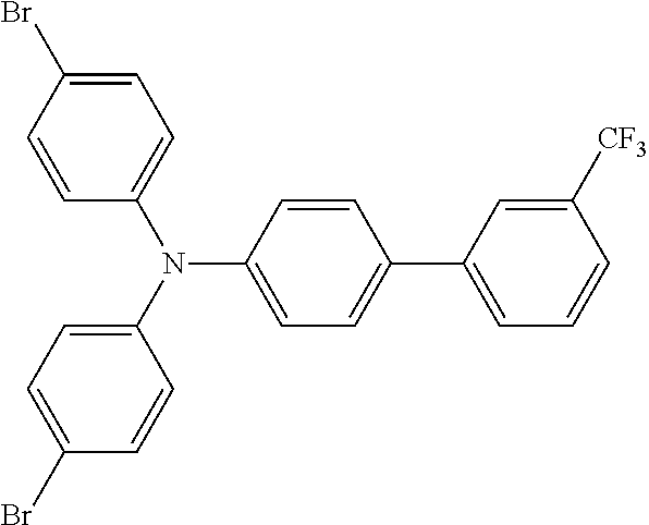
C1=C(Br)C=CC(N(C2=CC=C(Br)C=C2)C2=CC=C(C3=CC=CC([CF3])=C3)C=C2)=C1
